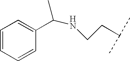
C1(C(NCCC(C)C)C)=CC=CC=C1
